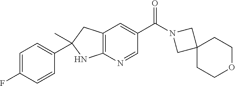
C(C1=CC2=C(N=C1)NC(C1=CC=C(F)C=C1)(C)C2)(=O)N1CC2(CCOCC2)C1
